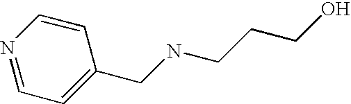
N1=CC=C(CNCCCO)C=C1
